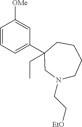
C1=CC=C(C2(CC)CCCCN(CC[EtO])C2)C=C1[OMe]
